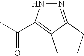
N1=C2C(=C(C(C)=O)N1)CCC2
